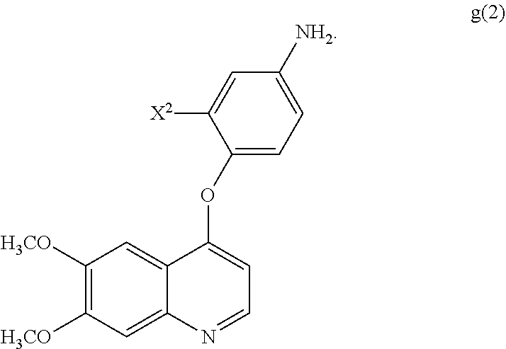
C1=C2C(=CC([H3CO])=C1[H3CO])C(OC1=CC=C([NH2])C=C1[X2])=CC=N2
